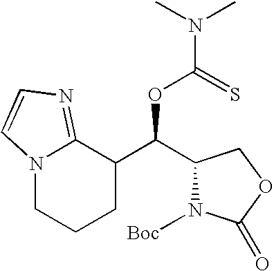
C1(C(C2C3=NC=CN3CCC2)OC(N(C)C)=S)N([Boc])C(=O)OC1
